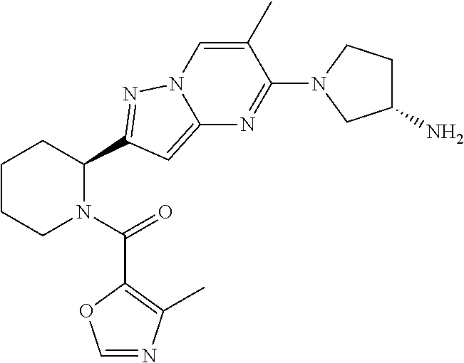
C1CCN(C(=O)C2=C(C)N=CO2)C(C2=NN3C=C(C)C(N4CC(N)CC4)=NC3=C2)C1
